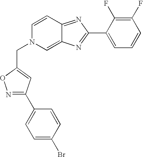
C1(C2=NC3=CN(CC4=CC(C5=CC=C(Br)C=C5)=NO4)C=CC3=N2)=CC=CC(F)=C1F
